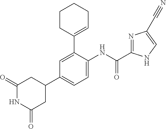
C1(C2CC(=O)NC(=O)C2)=CC=C(NC(C2=NC(C#N)=CN2)=O)C(C2=CCCCC2)=C1
